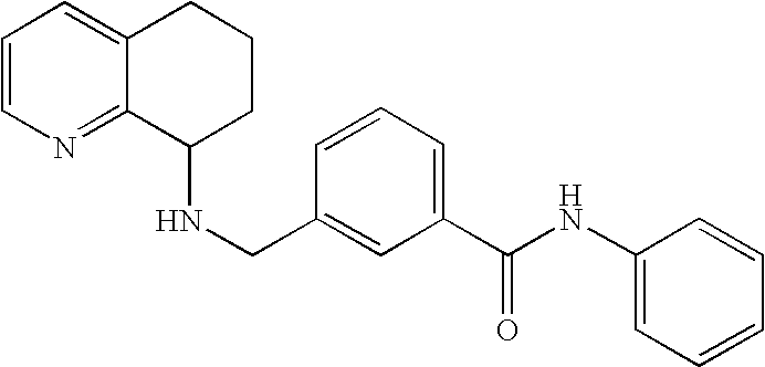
N(CC1=CC(C(NC2=CC=CC=C2)=O)=CC=C1)C1CCCC2=CC=CN=C12
